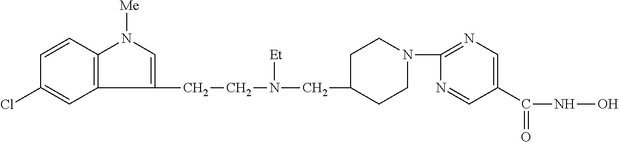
C12=C(C=CC(Cl)=C1)N([Me])C=C2CCN(CC1CCN(C2=NC=C(C(=O)NO)C=N2)CC1)[Et]
